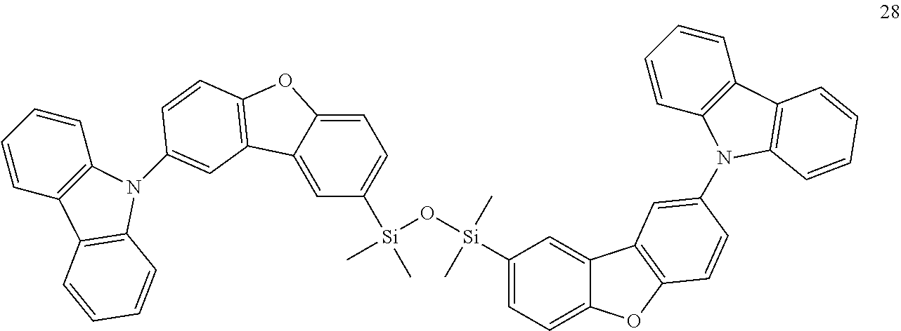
C1=CC=CC2=C1C1=C(C=CC=C1)N2C1=CC2=C(OC3=CC=C([Si](O[Si](C)(C)C4=CC=C5C(=C4)C4=C(O5)C=CC(N5C6=C(C=CC=C6)C6=C5C=CC=C6)=C4)(C)C)C=C32)C=C1
